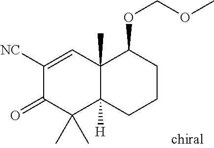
C1([NC])=CC2(C)C([H])(C(C)(C)C1=O)CCCC2OCOC
